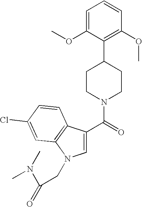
C1=C(C(=O)N2CCC(C3=C(OC)C=CC=C3OC)CC2)C2=C(N1CC(N(C)C)=O)C=C(Cl)C=C2
